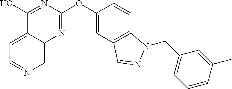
C1=C2C(=CN=C1)N=C(OC1=CC3=C(C=C1)N(CC1=CC=CC(C)=C1)N=C3)N=C2O
